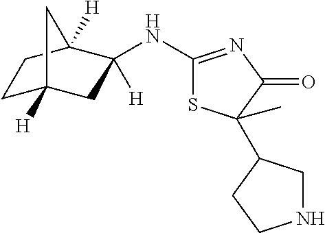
C1(NC2([H])CC3([H])CCC2([H])C3)=NC(=O)C(C2CNCC2)(C)S1
